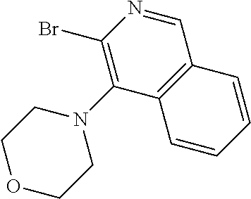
C1(Br)=C(N2CCOCC2)C2=C(C=N1)C=CC=C2
